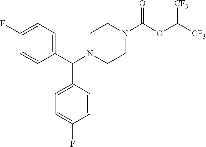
C1(C(N2CCN(C(OC([CF3])[CF3])=O)CC2)C2=CC=C(F)C=C2)=CC=C(F)C=C1
